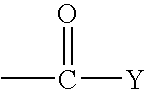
CC([Y])=O
